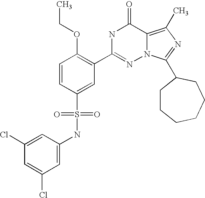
C1(NS(C2=CC(C3=NN4C(=C(C)N=C4C4CCCCCC4)C(=O)N3)=C(OCC)C=C2)(=O)=O)=CC(Cl)=CC(Cl)=C1
